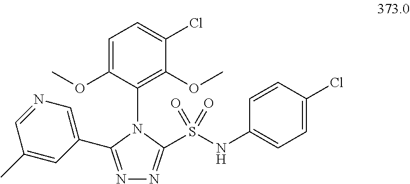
N1=C(C2=CN=CC(C)=C2)N(C2=C(OC)C(Cl)=CC=C2OC)C(S(NC2=CC=C(Cl)C=C2)(=O)=O)=N1
